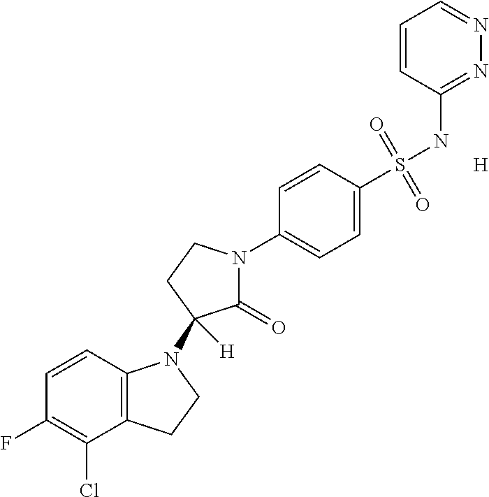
C12=C(C=CC(F)=C1Cl)N(C1([H])C(=O)N(C3=CC=C(S(NC4=NN=CC=C4)(=O)=O)C=C3)CC1)CC2.[H]
